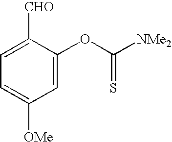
C1=C([CHO])C(OC([NMe2])=S)=CC([OMe])=C1
